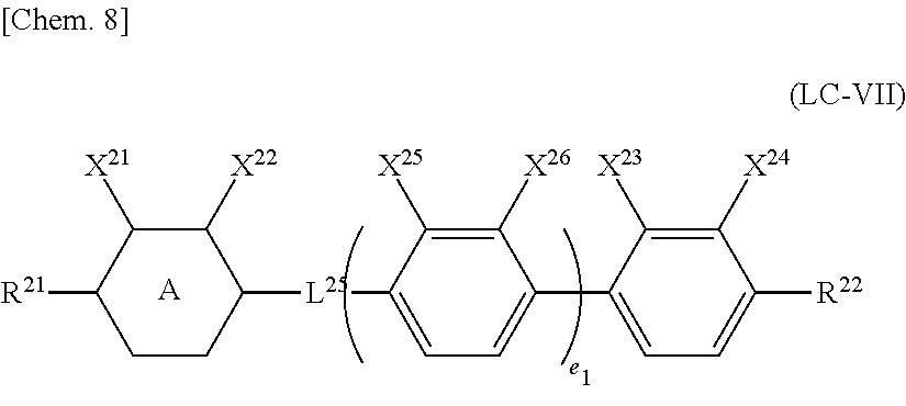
C1CC([L25]C2=CC=C(C3=CC=C([R22])C([X24])=C3[X23])C([X26])=C2[X25])C([X22])C([X21])C1[R21].[A]
